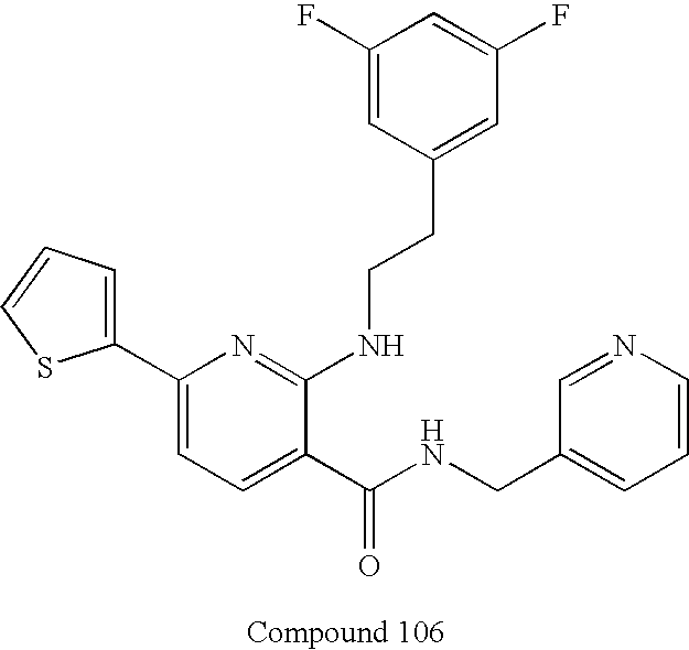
C1(C2=CC=C(C(NCC3=CC=CN=C3)=O)C(NCCC3=CC(F)=CC(F)=C3)=N2)=CC=CS1
